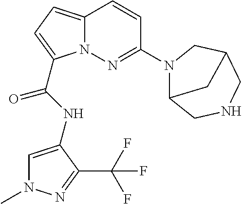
C12=CC=C(C(NC3=CN(C)N=C3C(F)(F)F)=O)N1N=C(N1C3CNCC(C1)C3)C=C2
